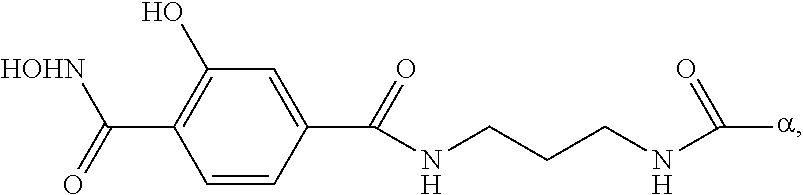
C1=CC(C(=O)NCCCNC([a])=O)=CC(O)=C1C(=O)[HOHN]
